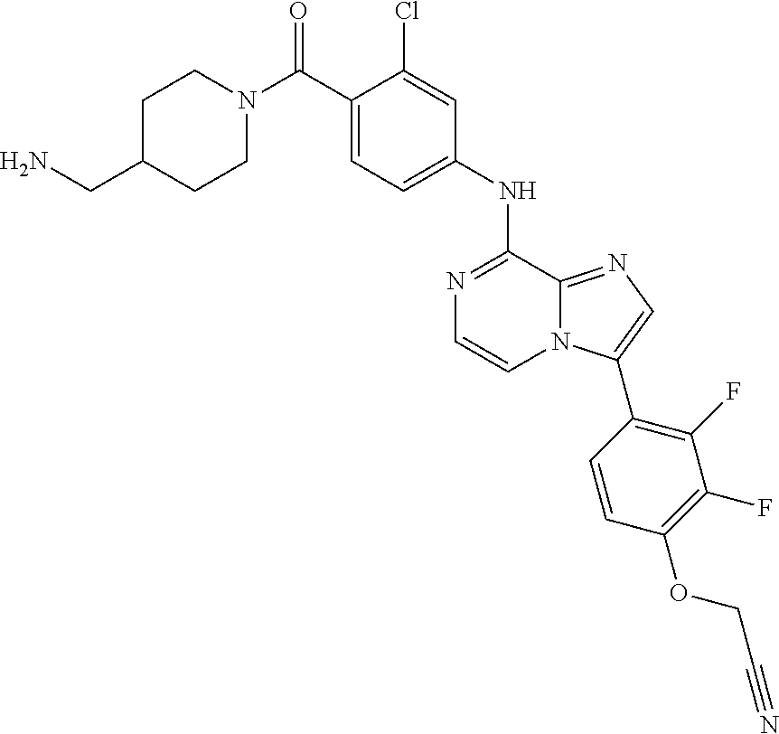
N1=C(NC2=CC=C(C(N3CCC(CN)CC3)=O)C(Cl)=C2)C2=NC=C(C3=C(F)C(F)=C(OCC#N)C=C3)N2C=C1
